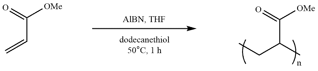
C([OMe])(C=C)=O.C([OMe])(C(CC)C)=O
